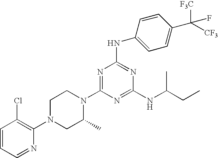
C1=CC=NC(N2CC(C)N(C3=NC(NC4=CC=C(C([F3C])([CF3])F)C=C4)=NC(NC(CC)C)=N3)CC2)=C1Cl
